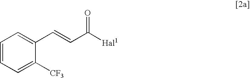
C1=CC=C([CF3])C(C=CC([Hal1])=O)=C1
